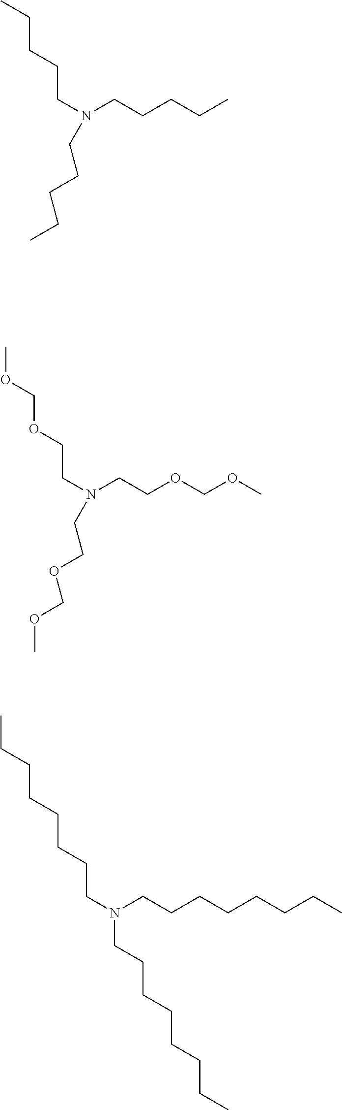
CCCCCN(CCCCC)CCCCC.O(COCCN(CCOCOC)CCOCOC)C.C(CCCN(CCCCCCCC)CCCCCCCC)CCCC
